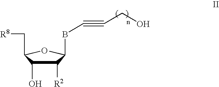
[R8]CC1C(O)C([R2])C(BC#CCO)O1
